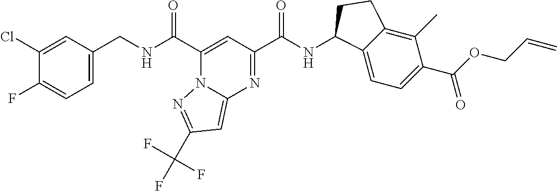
N1=C(C(NC2C3=CC=C(C(OCC=C)=O)C(C)=C3CC2)=O)C=C(C(NCC2=CC=C(F)C(Cl)=C2)=O)N2C1=CC(C(F)(F)F)=N2
